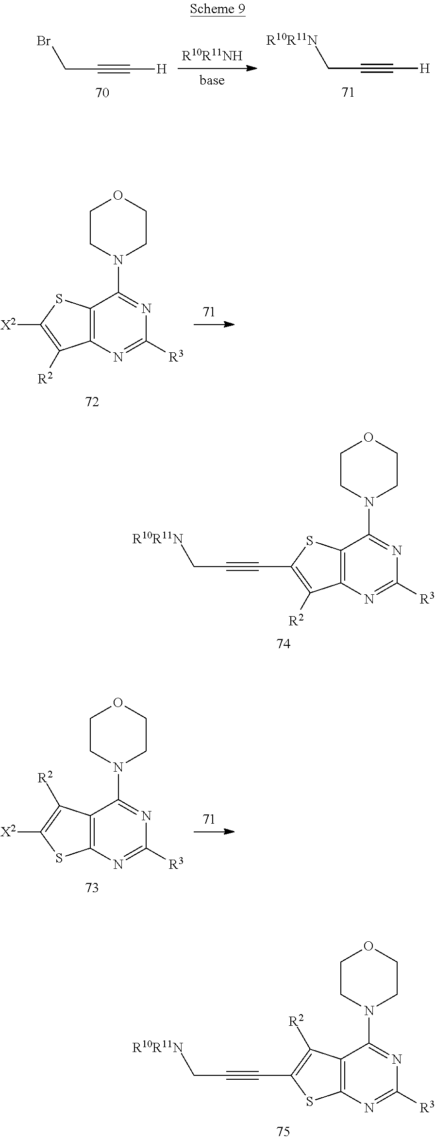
C12=C(N=C([R3])N=C1N1CCOCC1)C([R2])=C([X2])S2.C12=C(N=C([R3])N=C1N1CCOCC1)SC([X2])=C2[R2].C12=C(N=C([R3])N=C1N1CCOCC1)C([R2])=C(C#CC[R10R11N])S2.C12=C(N=C([R3])N=C1N1CCOCC1)SC(C#CC[R10R11N])=C2[R2].BrCC#C[H].[R10R11N]CC#C[H]
